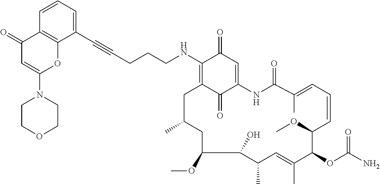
C1(NCCCC#CC2=CC=CC3=C2OC(N2CCOCC2)=CC3=O)=C2C(=O)C(=CC1=O)NC(=O)C(C)=CC=CC(OC)C(OC(N)=O)C(C)=CC(C)C(O)C(OC)CC(C)C2
